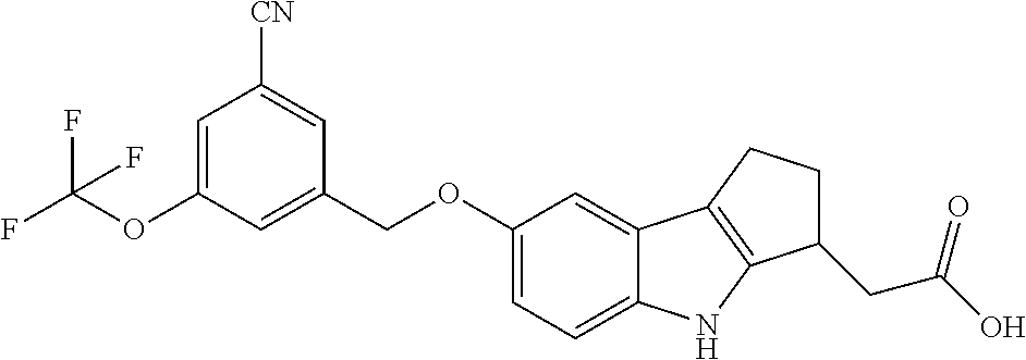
C1([CN])=CC(COC2=CC=C3C(=C2)C2=C(N3)C(CC(O)=O)CC2)=CC(OC(F)(F)F)=C1
